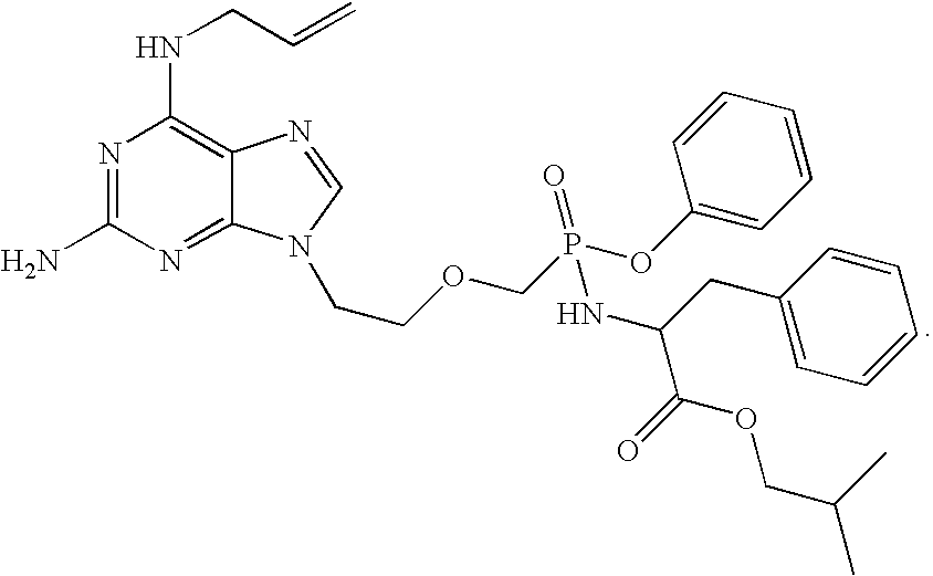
N1=C(N)N=C2C(=C1NCC=C)N=CN2CCOCP(OC1=CC=CC=C1)(=O)NC(C(=O)OCC(C)C)CC1=CC=CC=C1
